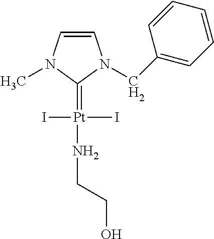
C1=CN(C)C(=[Pt](I)(I)NCCO)N1CC1=CC=CC=C1
